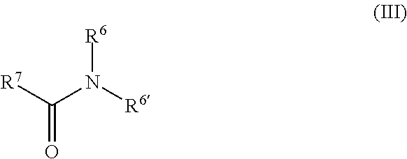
[R7]C(N([R6])[R6])=O
